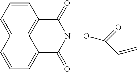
C1=C2C3=C(C=C1)C(=O)N(OC(=O)C=C)C(=O)C3=CC=C2
